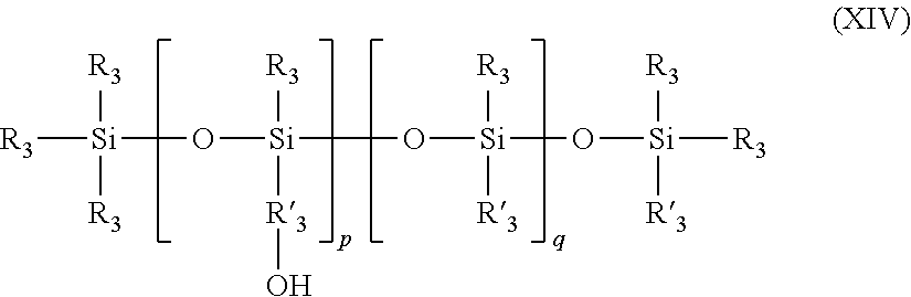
[R3][Si]([R3])([R3])O[Si]([R3])([R3]O)O[Si]([R3])([R3])O[Si]([R3])([R3])[R3]
